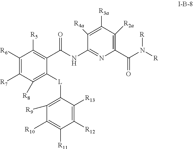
C1([R6])=C([R7])C([R8])=C([L]C2=C([R9])C([R10])=C([R11])C([R12])=C2[R13])C(C(NC2=NC(C(N([R])[R])=O)=C([R2a])C([R3a])=C2[R4a])=O)=C1[R5]
